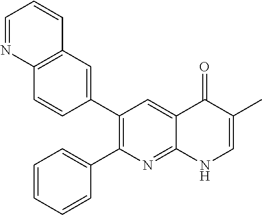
C12=C(C=C(C3=C(C4=CC=CC=C4)N=C4C(=C3)C(=O)C(C)=CN4)C=C1)C=CC=N2
